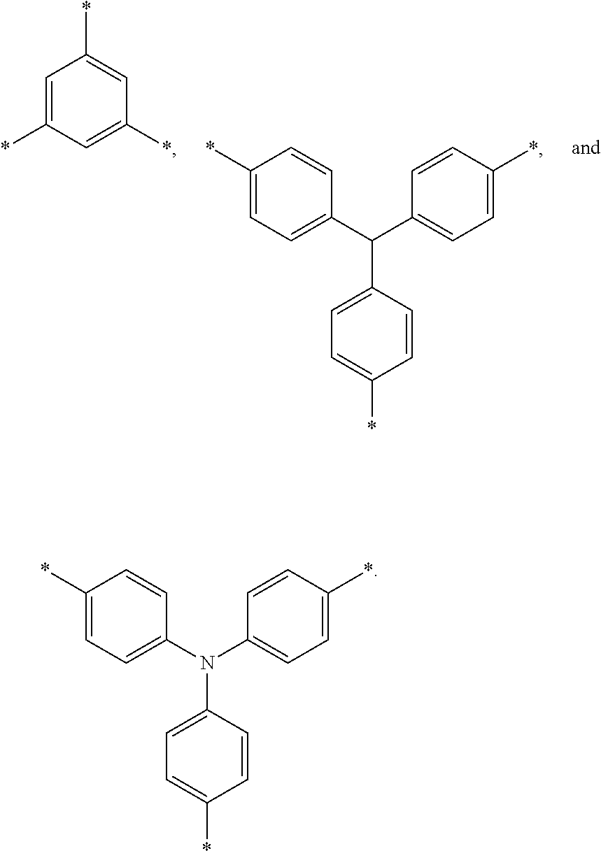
C1=C(*)C=C(*)C=C1*.C1(C(C2=CC=C(*)C=C2)C2=CC=C(*)C=C2)=CC=C(*)C=C1.C1(N(C2=CC=C(*)C=C2)C2=CC=C(*)C=C2)=CC=C(*)C=C1
